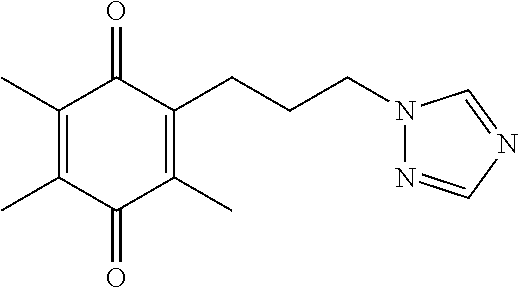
C1(C)=C(C)C(=O)C(C)=C(CCCN2N=CN=C2)C1=O
